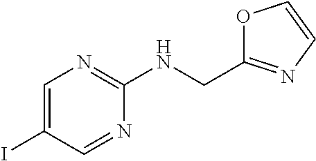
C1=C(I)C=NC(NCC2=NC=CO2)=N1
